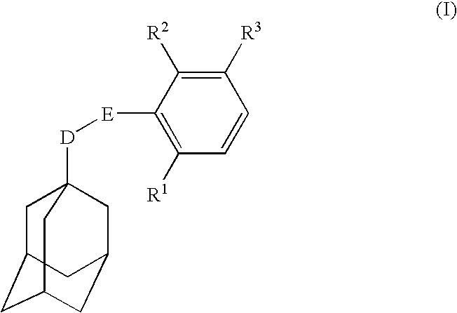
C1C2CC3CC(CC1([D][E]C1=C([R1])C=CC([R3])=C1[R2])C3)C2
